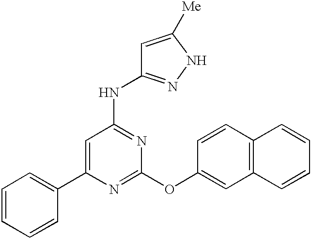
C1=C(C2=CC=CC=C2)N=C(OC2=CC3=C(C=C2)C=CC=C3)N=C1NC1=NNC([Me])=C1
